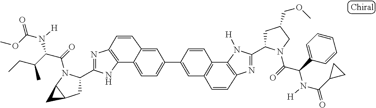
C12=C(N=C(C3CC4C(N3C(=O)C(C(CC)C)N(C(OC)=O)[H])C4)N1)C=CC1=CC(C3=CC4=C(C5=C(N=C(C6CC(COC)CN6C(=O)C(C6=CC=CC=C6)N(C(C6CC6)=O)[H])N5[H])C=C4)C=C3)=CC=C21
